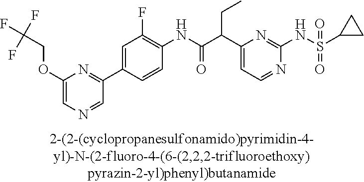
C1(NC(=O)C(C2=CC=NC(NS(=O)(=O)C3CC3)=N2)CC)=C(F)C=C(C2=NC(OCC(F)(F)F)=CN=C2)C=C1
